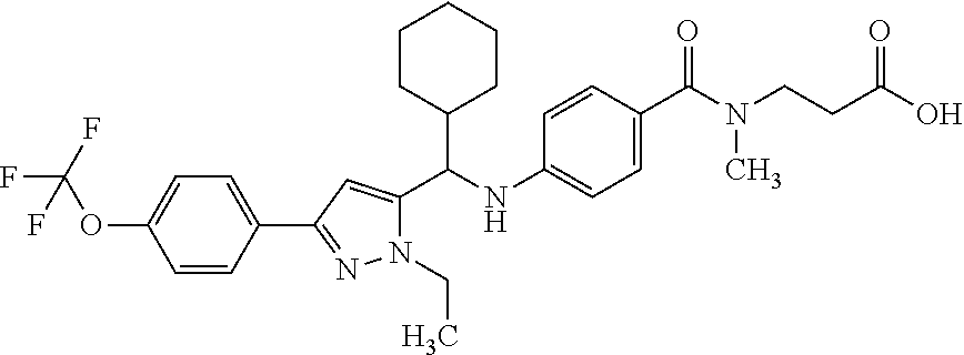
C1(C(NC2=CC=C(C(N(CCC(O)=O)C)=O)C=C2)C2=CC(C3=CC=C(OC(F)(F)F)C=C3)=NN2CC)CCCCC1
